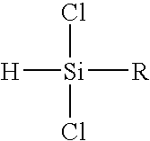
[H][Si]([R])(Cl)Cl
